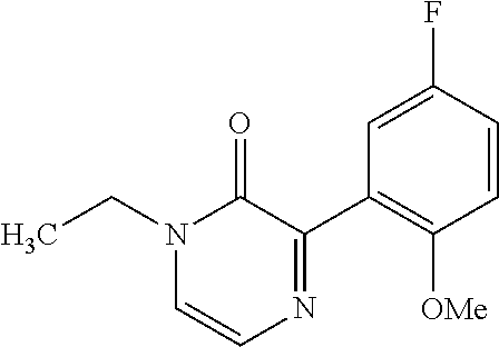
N1(CC)C=CN=C(C2=C([OMe])C=CC(F)=C2)C1=O
